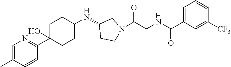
CC1=CN=C(C2(O)CCC(NC3CCN(C(CNC(C4=CC=CC([CF3])=C4)=O)=O)C3)CC2)C=C1
